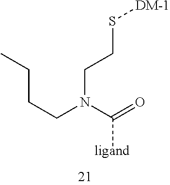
C(CCN(CCS[DM-1])C([ligand])=O)C
